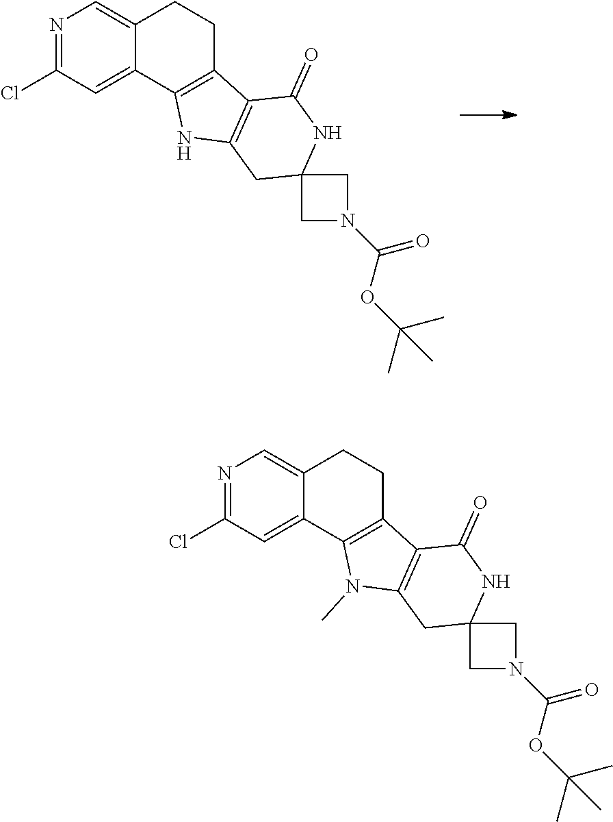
N1=C(Cl)C=C2C(=C1)CCC1=C2NC2=C1C(=O)NC1(C2)CN(C(=O)OC(C)(C)C)C1.N1=C(Cl)C=C2C(=C1)CCC1=C2N(C)C2=C1C(=O)NC1(C2)CN(C(=O)OC(C)(C)C)C1
